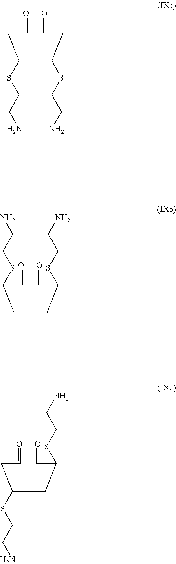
C(C=O)(CCC(C=O)SCCN)SCCN.C(C=O)C(C(CC=O)SCCN)SCCN.C(C=O)C(CC(C=O)SCC[NH2])SCCN
